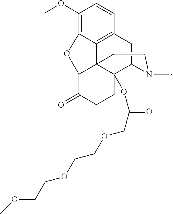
C1(OC)=C2C3=C(C=C1)CC1C4(OC(=O)COCCOCCOC)C3(C(C(=O)CC4)O2)CCN1C
